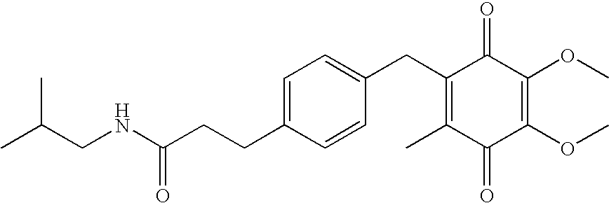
C1(=O)C(C)=C(CC2=CC=C(CCC(=O)NCC(C)C)C=C2)C(=O)C(OC)=C1OC
